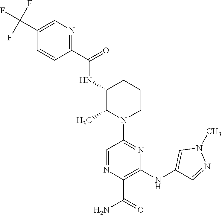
C1=CC(C(=O)NC2C(C)N(C3=NC(NC4=CN(C)N=C4)=C(C(=O)N)N=C3)CCC2)=NC=C1C(F)(F)F
